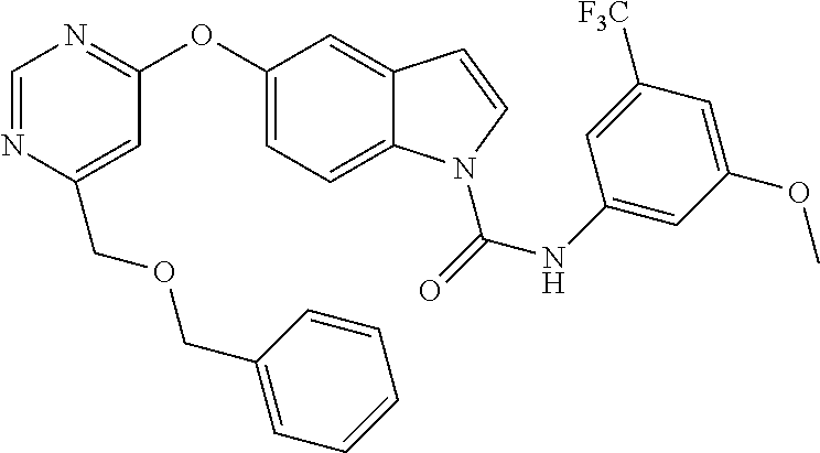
C1=C(OC2=NC=NC(COCC3=CC=CC=C3)=C2)C=C2C(=C1)N(C(NC1=CC(OC)=CC([F3C])=C1)=O)C=C2
